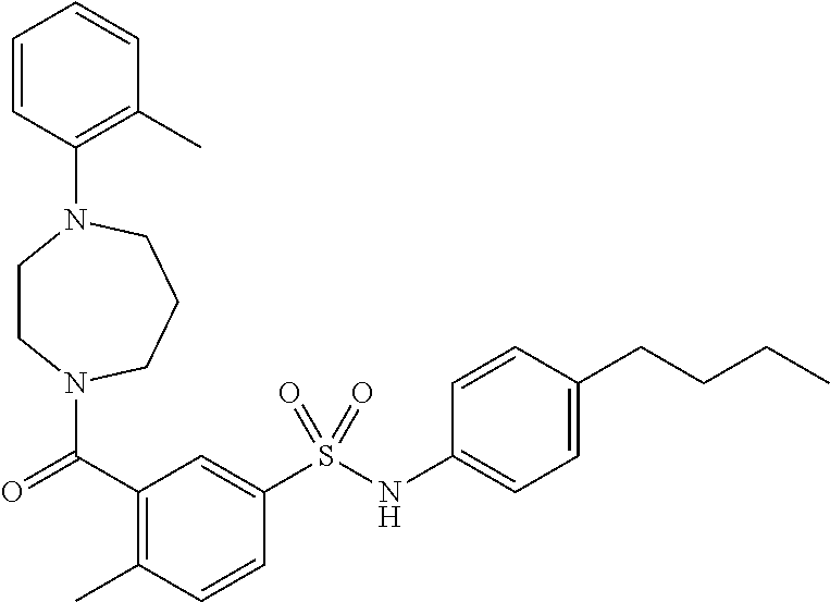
C(=O)(C1=C(C)C=CC(S(NC2=CC=C(CCCC)C=C2)(=O)=O)=C1)N1CCN(C2=C(C)C=CC=C2)CCC1
